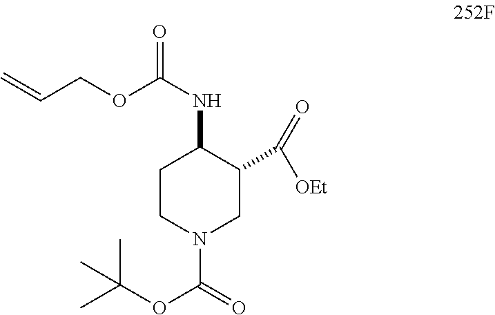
C1CN(C(=O)OC(C)(C)C)CC(C([OEt])=O)C1NC(=O)OCC=C
